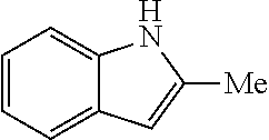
C1=CC=C2C(=C1)NC([Me])=C2
